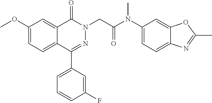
C12=CC(OC)=CC=C1C(C1=CC=CC(F)=C1)=NN(CC(=O)N(C1=CC=C3C(=C1)OC(C)=N3)C)C2=O
